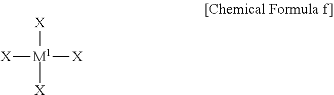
[X][M1]([X])([X])[X]
